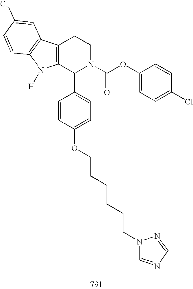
C12=C(C(C3=CC=C(OCCCCCCN4C=NC=N4)C=C3)N(C(OC3=CC=C(Cl)C=C3)=O)CC1)N([H])C1=C2C=C(Cl)C=C1
